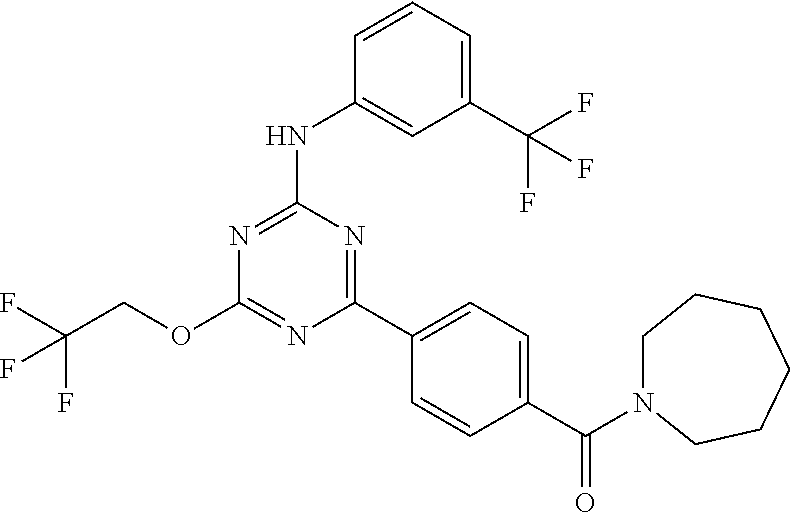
C(COC1=NC(C2=CC=C(C(=O)N3CCCCCC3)C=C2)=NC(NC2=CC(C(F)(F)F)=CC=C2)=N1)(F)(F)F
